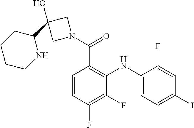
C1=CC(F)=C(F)C(NC2=CC=C(I)C=C2F)=C1C(N1CC(O)(C2NCCCC2)C1)=O
